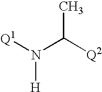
[Q1]N(C([Q2])C)[H]
